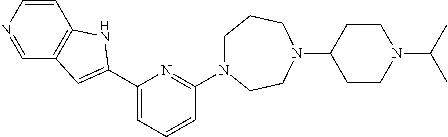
C1N(C2=NC(C3=CC4=C(C=CN=C4)N3)=CC=C2)CCN(C2CCN(C(C)C)CC2)CC1
